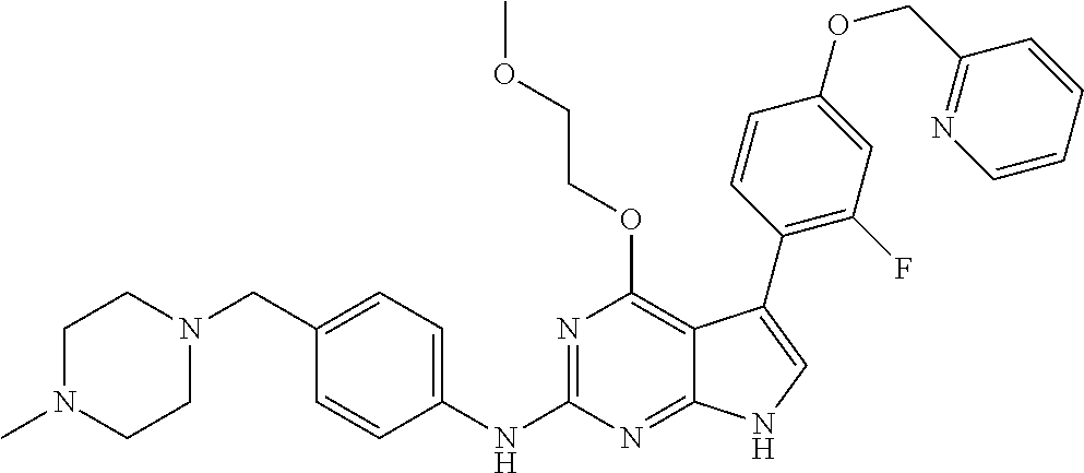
C1N(C)CCN(CC2=CC=C(NC3=NC(OCCOC)=C4C(=N3)NC=C4C3=C(F)C=C(OCC4=NC=CC=C4)C=C3)C=C2)C1
